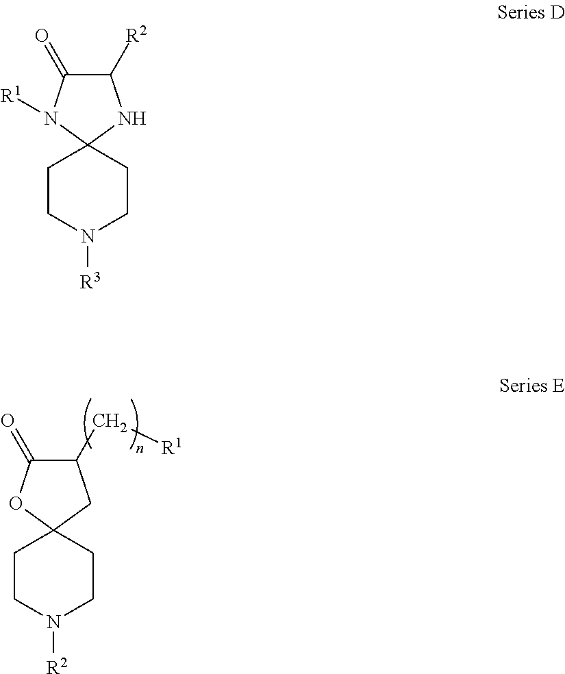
C1CN([R2])CCC12CC(C[R1])C(=O)O2.C1CN([R3])CCC12NC([R2])C(=O)N2[R1]
